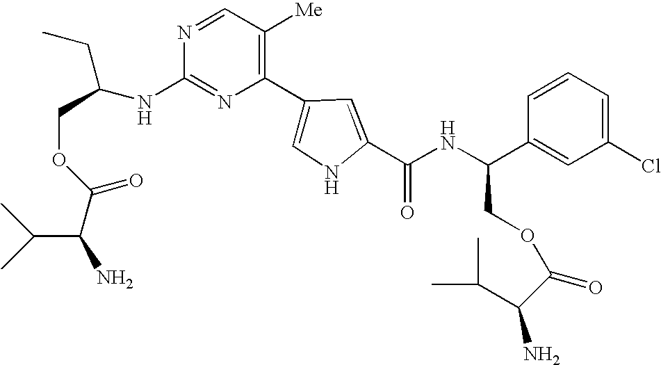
N1=C(NC(CC)COC(=O)C(C(C)C)N)N=CC([Me])=C1C1=CNC(C(NC(C2=CC(Cl)=CC=C2)COC(C(C(C)C)N)=O)=O)=C1
